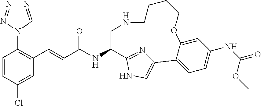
C1=CC(Cl)=CC(C=CC(NC2CNCCCCOC3=CC(NC(=O)OC)=CC=C3C3=CNC2=N3)=O)=C1N1N=NN=C1
